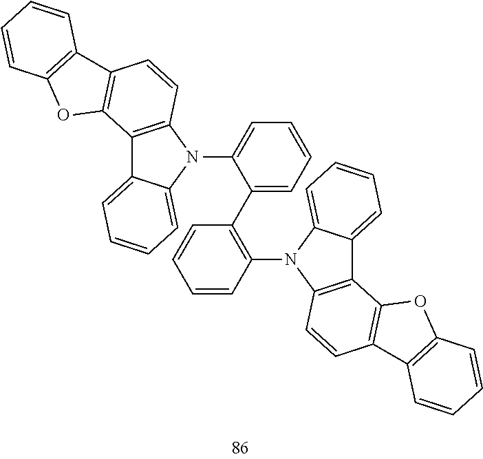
C12=C(N(C3=CC=CC=C3C3=C(N4C5=CC=CC=C5C5=C4C=CC4=C5OC5=C4C=CC=C5)C=CC=C3)C3=CC=CC=C13)C=CC1=C2OC2=C1C=CC=C2
